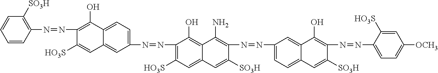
C1=CC(N=NC2=C(O)C3=CC=C(N=NC4=C([HO3S])C=C5C(=C4O)C(N)=C(N=NC4=CC=C6C(=C4)C(O)=C(N=NC4=CC=C([OCH3])C=C4[HO3S])C([SO3H])=C6)C([SO3H])=C5)C=C3C=C2[HO3S])=C([SO3H])C=C1
